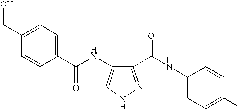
C1(CO)=CC=C(C(NC2=CNN=C2C(NC2=CC=C(F)C=C2)=O)=O)C=C1
